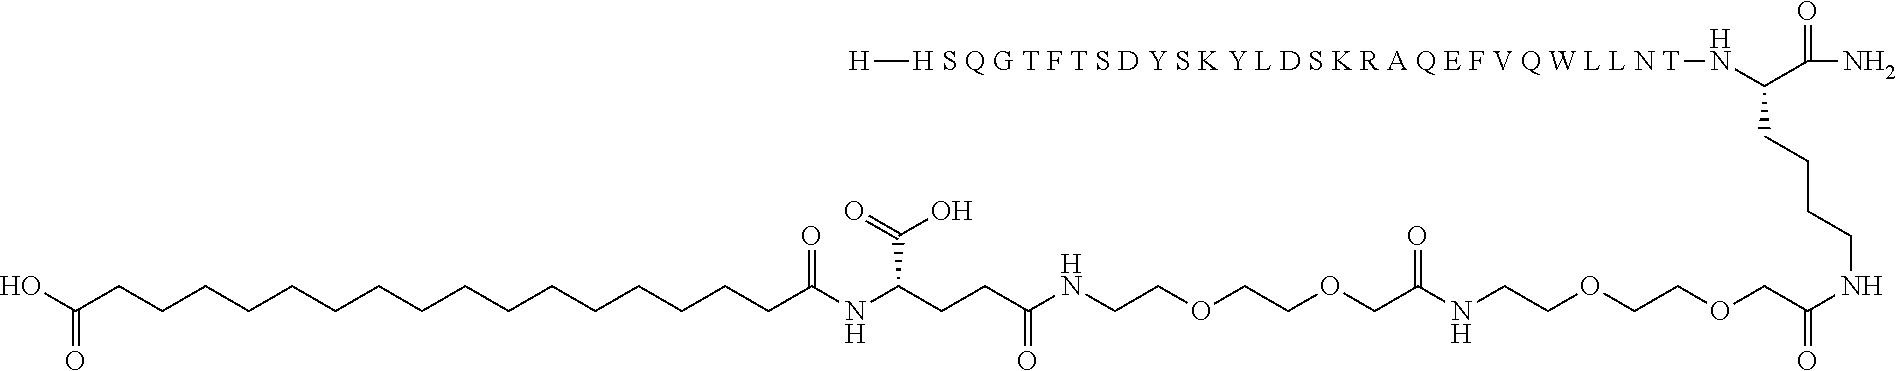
OC(CCCCCCCCCCCCCCCCC(NC(CCC(NCCOCCOCC(NCCOCCOCC(NCCCCC(N[H S Q G T F T S D Y S K Y L D S K R A Q E F V Q W L L N T][H])C(=O)N)=O)=O)=O)C(O)=O)=O)=O
